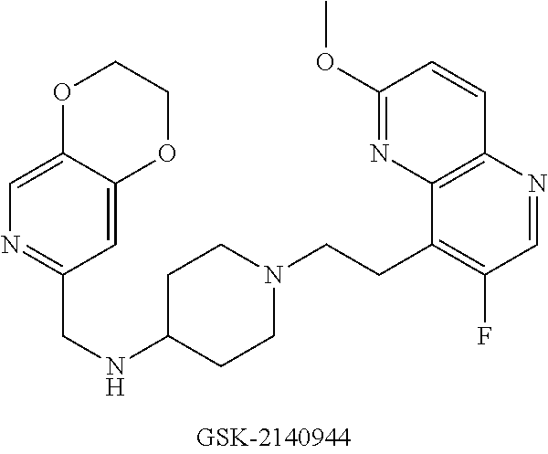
C1=C2C(=CC(CNC3CCN(CCC4=C(F)C=NC5=C4N=C(OC)C=C5)CC3)=N1)OCCO2
